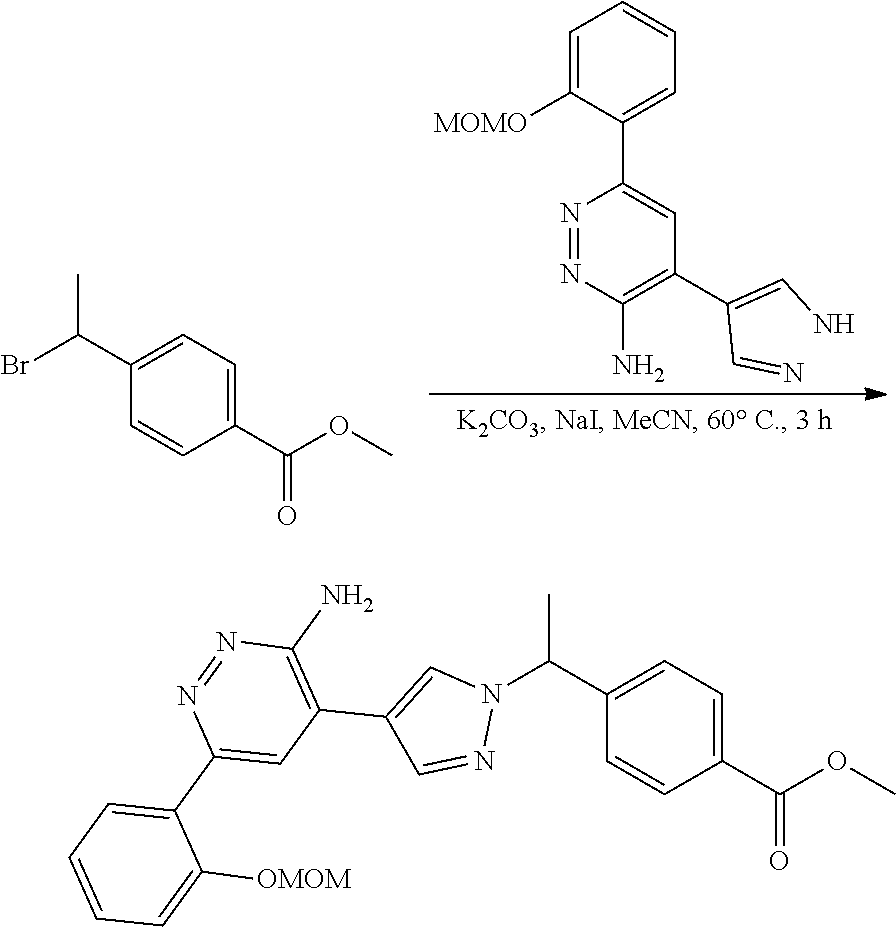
C1=C([MOMO])C(C2=CC(C(C=N)=CN)=C(N)N=N2)=CC=C1.C1(C(OC)=O)=CC=C(C(Br)C)C=C1.C1(C(OC)=O)=CC=C(C(N2C=C(C3=C(N)N=NC(C4=CC=CC=C4[OMOM])=C3)C=N2)C)C=C1
